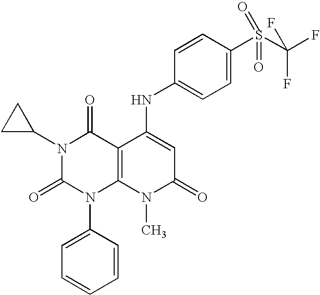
N1(C2CC2)C(=O)N(C2=CC=CC=C2)C2=C(C1=O)C(NC1=CC=C(S(C(F)(F)F)(=O)=O)C=C1)=CC(=O)N2C
